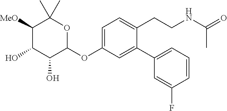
C1([MeO])C(O)C(O)C(OC2=CC=C(CCNC(=O)C)C(C3=CC=CC(F)=C3)=C2)OC1(C)C
